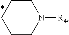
C1CN([R4])CCC1
